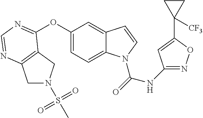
C1(OC2=NC=NC3=C2CN(S(=O)(=O)C)C3)=CC=C2C(=C1)C=CN2C(=O)NC1=NOC(C2([CF3])CC2)=C1
